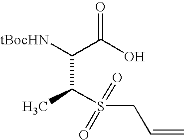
O=C(O)C([tBocHN])C(S(=O)(CC=C)=O)C
